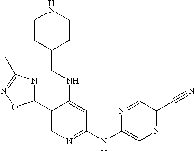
C1(C2=NC(C)=NO2)=CN=C(NC2=CN=C(C#N)C=N2)C=C1NCC1CCNCC1
